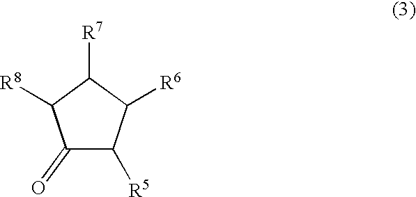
C1(=O)C([R5])C([R6])C([R7])C1[R8]
